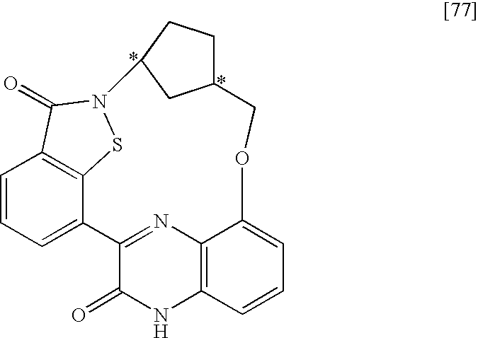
C1=CC=C2C3=C1C(=O)N(S3)C1CCC(C1)COC1=CC=CC3=C1N=C2C(=O)N3
